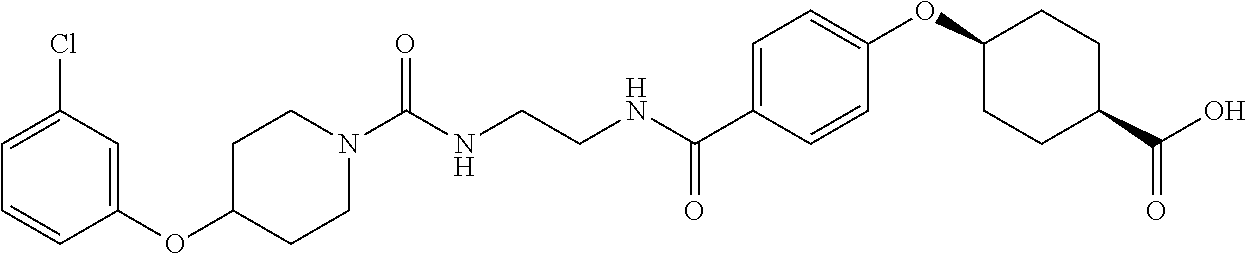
C(NCCNC(C1=CC=C(OC2CCC(C(O)=O)CC2)C=C1)=O)(=O)N1CCC(OC2=CC(Cl)=CC=C2)CC1
